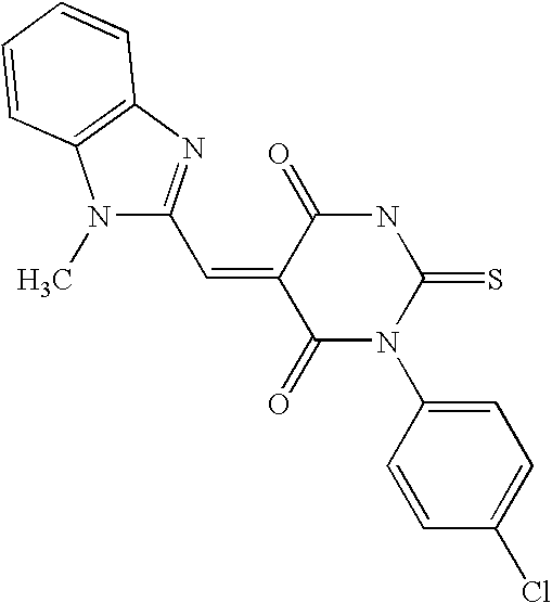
O=C1C(=CC2=NC3=C(N2C)C=CC=C3)C(=O)N(C2=CC=C(Cl)C=C2)C(=S)N1
